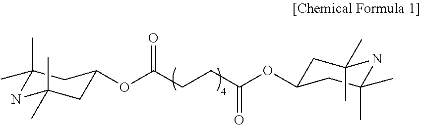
C1(C)(C)NC(C)(C)CC(OC(=O)CCC(=O)OC2CC(C)(C)NC(C)(C)C2)C1
